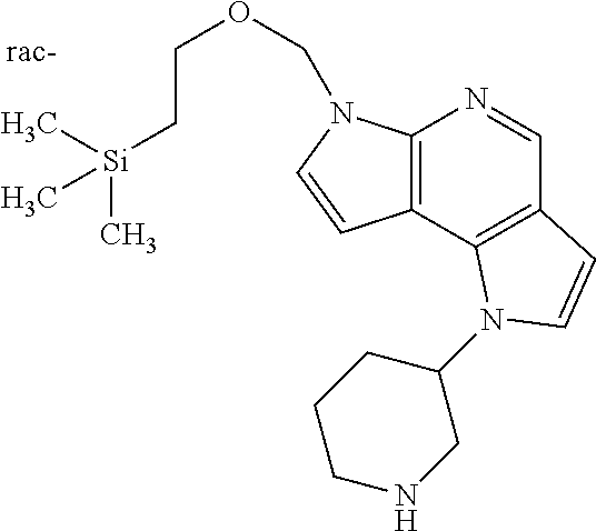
C12=C(C3=C(C=N1)C=CN3C1CCCNC1)C=CN2COCC[Si](C)(C)C.[rac-]
